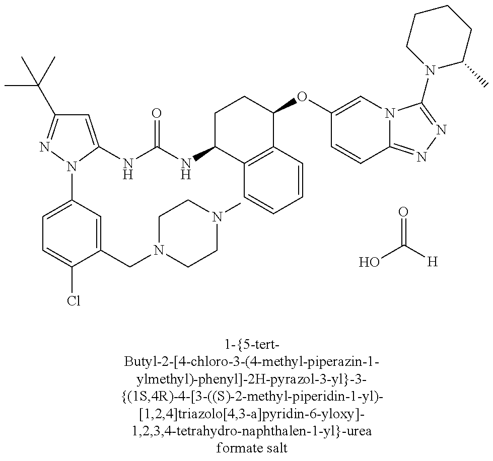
OC(=O)[H].C1=C(NC(=O)NC2C3=C(C(OC4=CN5C(=NN=C5N5C(C)CCCC5)C=C4)CC2)C=CC=C3)N(C2=CC=C(Cl)C(CN3CCN(C)CC3)=C2)N=C1C(C)(C)C
